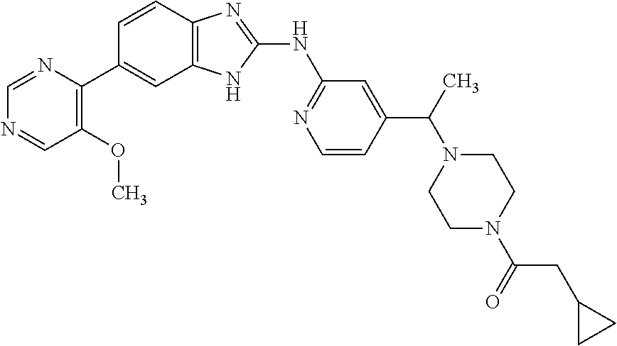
C1(OC)=C(C2=CC3=C(C=C2)N=C(NC2=NC=CC(C(N4CCN(C(=O)CC5CC5)CC4)C)=C2)N3)N=CN=C1
